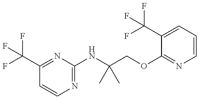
FC(C1=NC(NC(COC2=NC=CC=C2C(F)(F)F)(C)C)=NC=C1)(F)F
